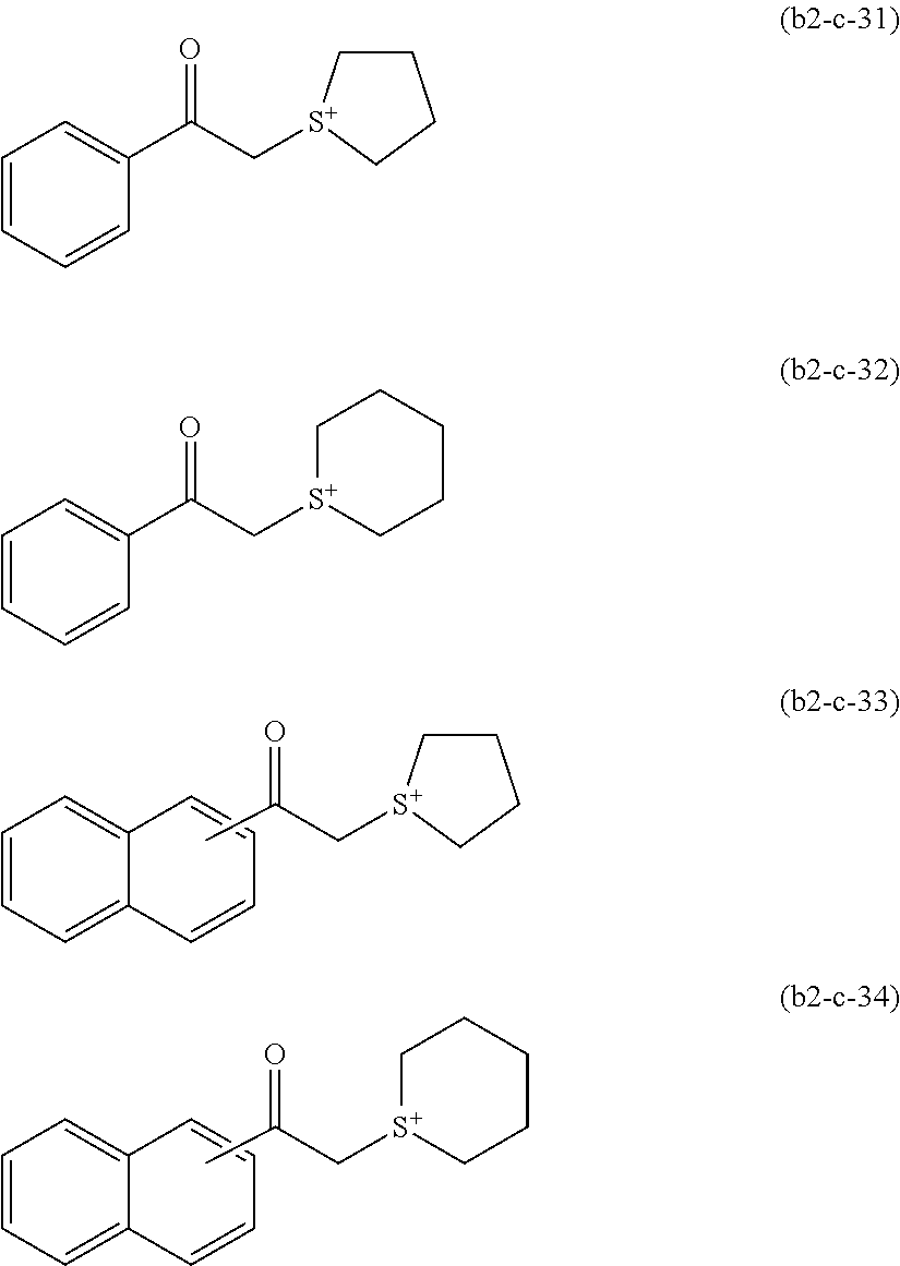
C12=CC=CC=C1C=CC=C2.C([S+]1CCCC1)C(=O)C.C12=CC=CC=C1C=CC=C2.C([S+]1CCCCC1)C(=O)C.C1=CC=CC(C(C[S+]2CCCC2)=O)=C1.C1=CC=CC(C(C[S+]2CCCCC2)=O)=C1
